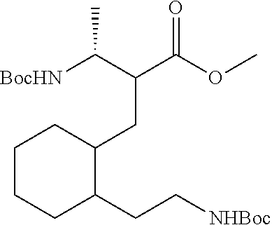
O(C)C(C(CC1C(CC[NHBoc])CCCC1)C(C)[BocHN])=O
